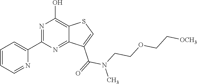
C1(C2=CC=CC=N2)=NC(O)=C2C(=N1)C(C(=O)N(C)CCOCC[OCH3])=CS2
